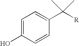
C1=CC(C([R])(C)C)=CC=C1O
